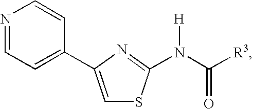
C1=C(C2=CC=NC=C2)N=C(N(C([R3])=O)[H])S1
